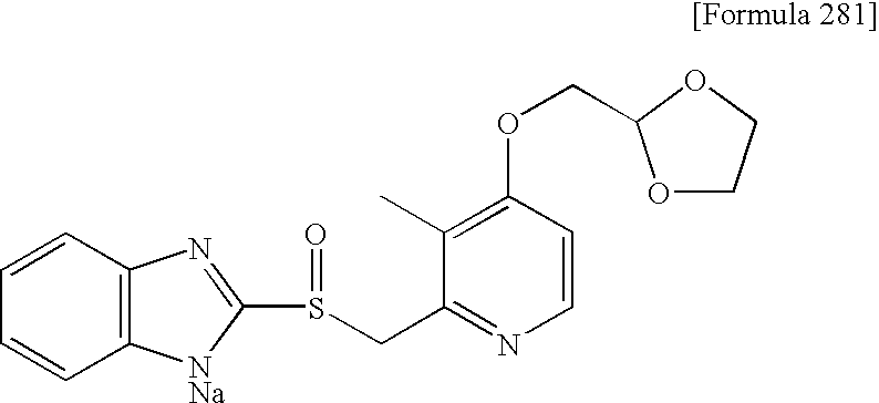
C1(C)=C(OCC2OCCO2)C=CN=C1CS(C1=NC2=C(C=CC=C2)[NNa]1)=O
